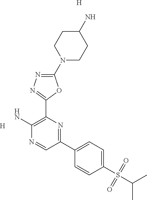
[H].NC1=C(C2=NN=C(N3CCC(N)CC3)O2)N=C(C2=CC=C(S(C(C)C)(=O)=O)C=C2)C=N1.[H]
